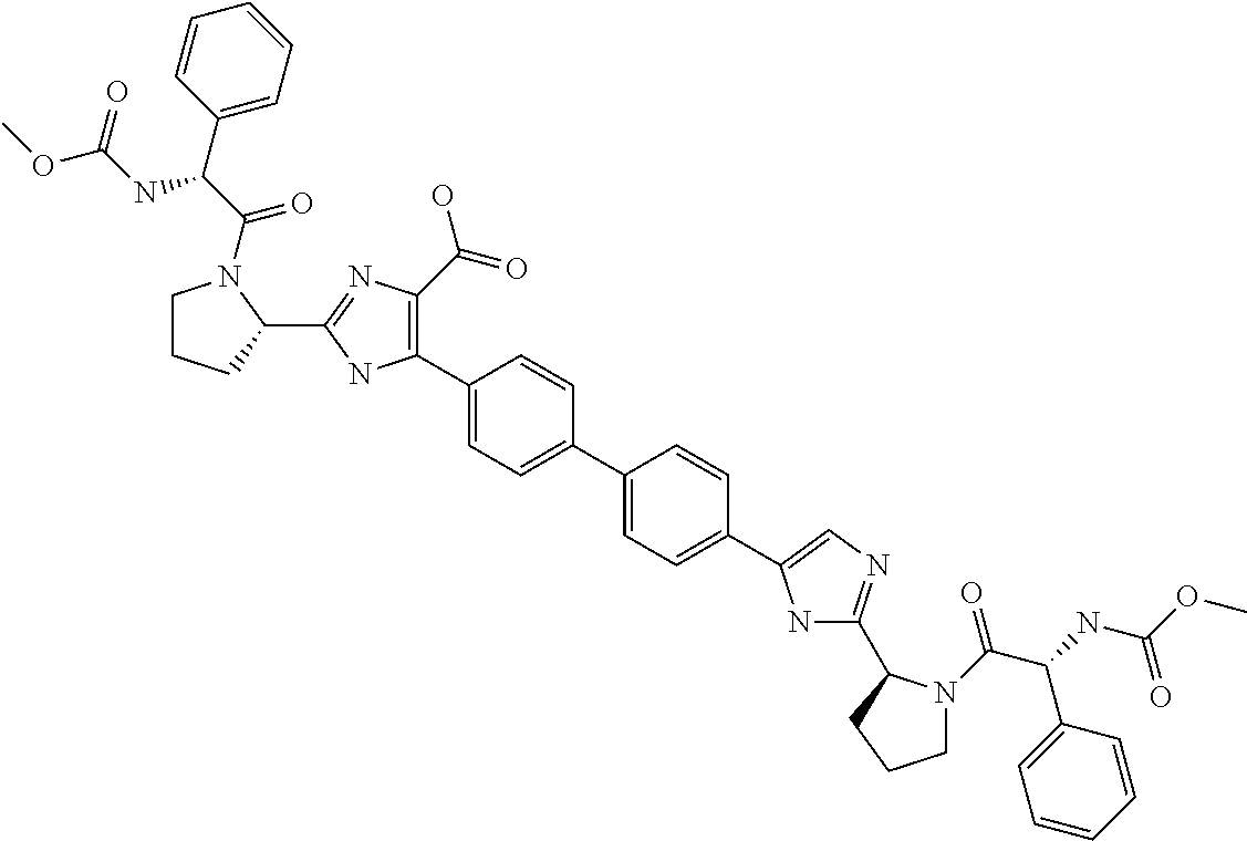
C1CCC(C2=NC(C(O)=O)=C(C3=CC=C(C4=CC=C(C5=CN=C(C6N(C(C(C7=CC=CC=C7)NC(OC)=O)=O)CCC6)N5)C=C4)C=C3)N2)N1C(C(C1=CC=CC=C1)NC(OC)=O)=O
